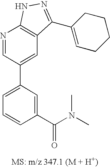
N1=CC(C2=CC=CC(C(N(C)C)=O)=C2)=CC2=C1NN=C2C1=CCCCC1
